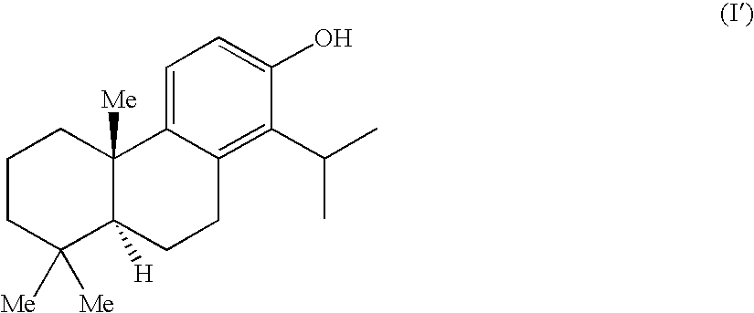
C1CC([Me])([Me])C2([H])C([Me])(C1)C1=CC=C(O)C(C(C)C)=C1CC2
